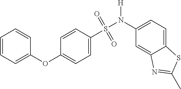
C1=CC=C(OC2=CC=C(S(N([H])C3=CC=C4C(=C3)N=C(C)S4)(=O)=O)C=C2)C=C1
